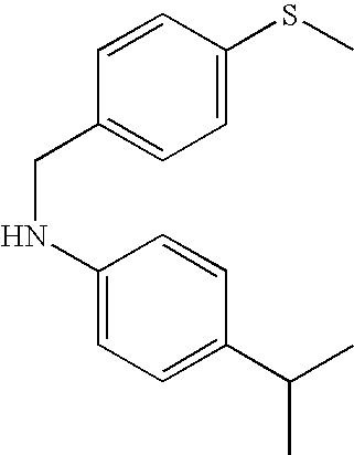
N(C1=CC=C(C(C)C)C=C1)CC1=CC=C(SC)C=C1
